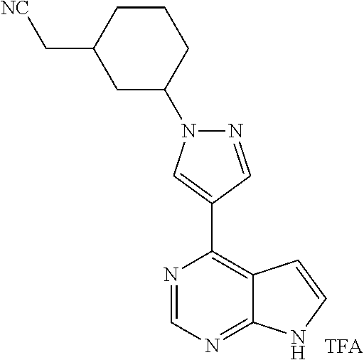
N1=CN=C2C(=C1C1=CN(C3CCCC(C[NC])C3)N=C1)C=CN2
